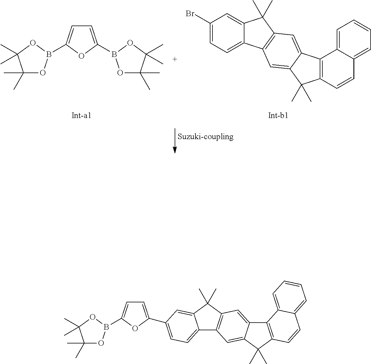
C1(Br)=CC=C2C(=C1)C(C)(C)C1=C2C=C2C(=C1)C1=C(C2(C)C)C=CC2=CC=CC=C12.C1(C)(C)OB(C2=CC=C(B3OC(C)(C)C(C)(C)O3)O2)OC1(C)C.C1(C)(C)OB(C2=CC=C(C3=CC=C4C5=C(C(C)(C)C4=C3)C=C3C(=C5)C(C)(C)C4=C3C3=CC=CC=C3C=C4)O2)OC1(C)C
